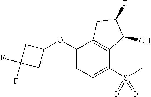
C1(OC2CC(F)(F)C2)=CC=C(S(C)(=O)=O)C2=C1CC(F)C2O
